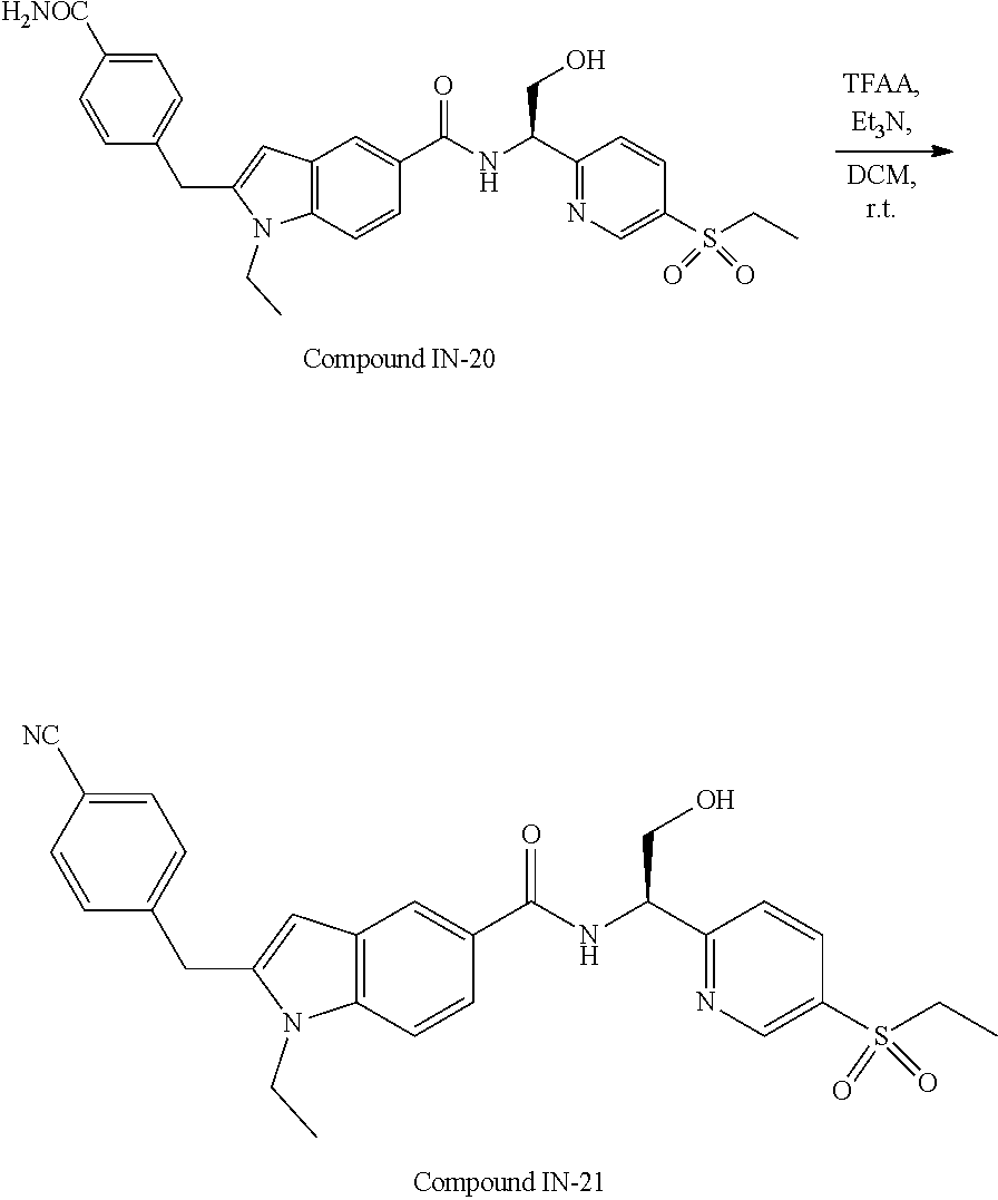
C12=C(C=CC(C(NC(C3=NC=C(S(CC)(=O)=O)C=C3)CO)=O)=C1)N(CC)C(CC1=CC=C([NC])C=C1)=C2.C12=C(C=CC(C(NC(C3=NC=C(S(CC)(=O)=O)C=C3)CO)=O)=C1)N(CC)C(CC1=CC=C([H2NOC])C=C1)=C2
